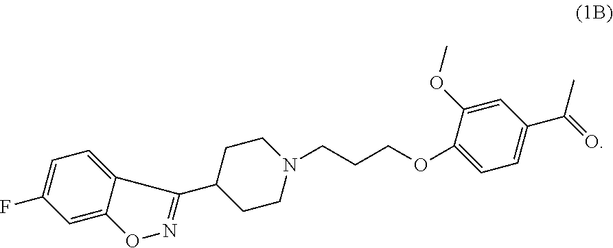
C1=C(F)C=C2C(=C1)C(C1CCN(CCCOC3=CC=C(C(C)=O)C=C3OC)CC1)=NO2
